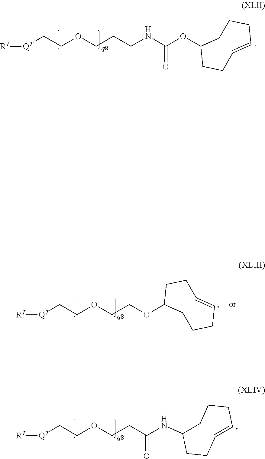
[QT](CCOCCC(NC1CCC=CCCC1)=O)[RT].[QT](CCOCCOC1CCCC=CCC1)[RT].[QT](CCOCCCNC(=O)OC1CCC=CCCC1)[RT]
